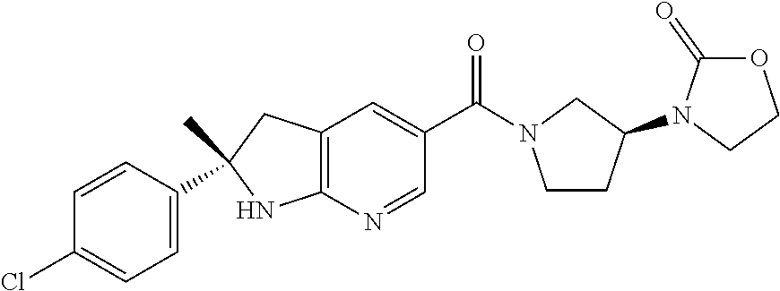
C12=C(N=CC(C(=O)N3CCC(N4CCOC4=O)C3)=C1)NC(C1=CC=C(Cl)C=C1)(C)C2
